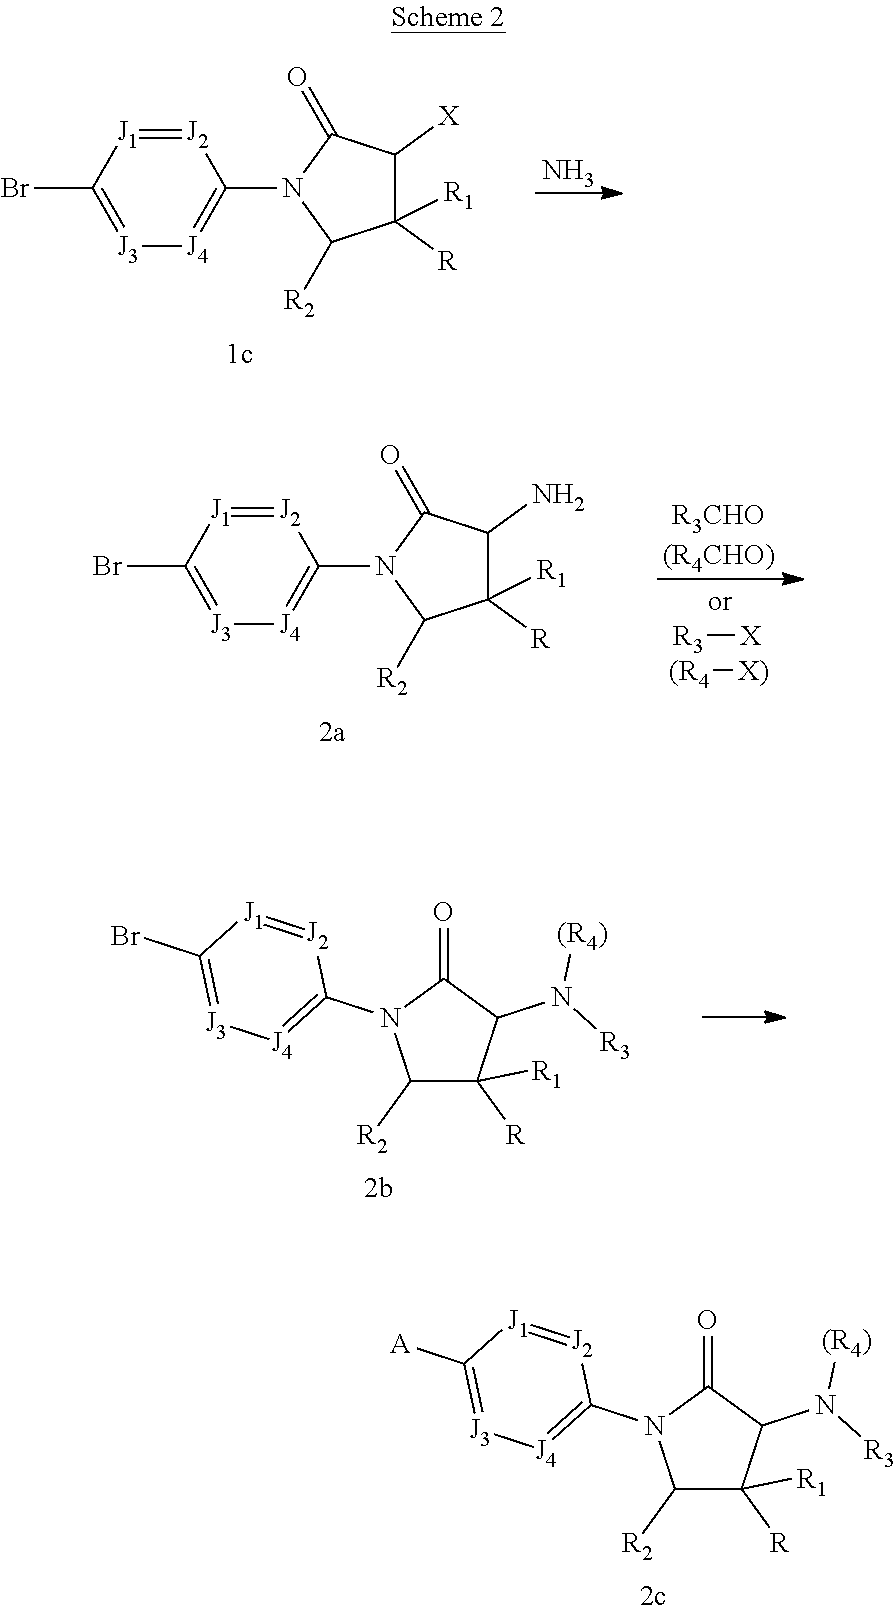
N.[J2]1=[J1]C(Br)=[J3][J4]=C1N1C(=O)C([X])C([R])([R1])C1[R2].C1([R2])C([R])([R1])C(N([R3])[(R4)])C(=O)N1C1=[J4][J3]=C([A])[J1]=[J2]1.C1([R2])C([R])([R1])C(N([R3])[(R4)])C(=O)N1C1=[J4][J3]=C(Br)[J1]=[J2]1.[J2]1=[J1]C(Br)=[J3][J4]=C1N1C(=O)C(N)C([R])([R1])C1[R2].[R3CHO(R4CHO)].[R3][X].[(R4][X)]
